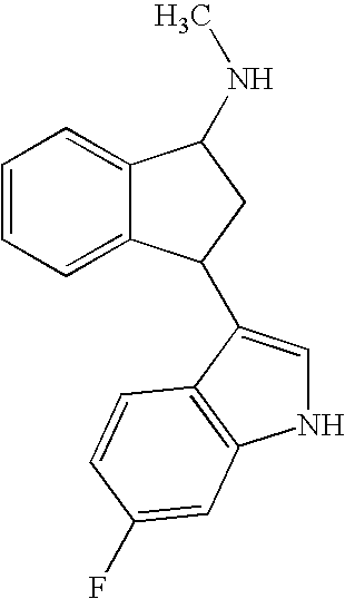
C1=CC=C2C(=C1)C(NC)CC2C1=CNC2=C1C=CC(F)=C2
